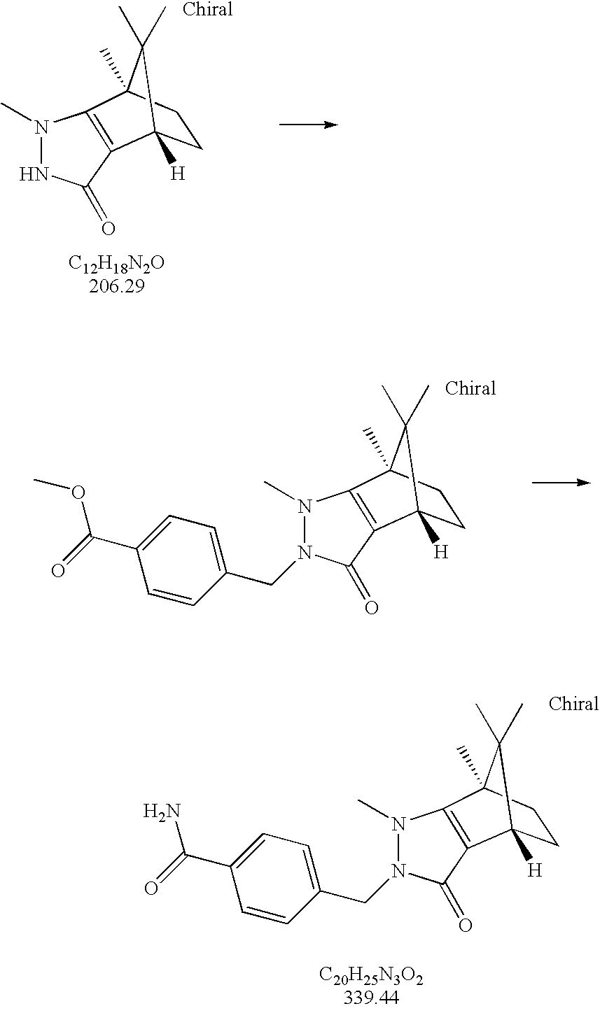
N1(C)C2=C(C(=O)N1)C1([H])CCC2(C)C1(C)C.N1(C)C2=C(C(=O)N1CC1=CC=C(C(=O)OC)C=C1)C1([H])CCC2(C)C1(C)C.N1(C)C2=C(C(=O)N1CC1=CC=C(C(=O)N)C=C1)C1([H])CCC2(C)C1(C)C
